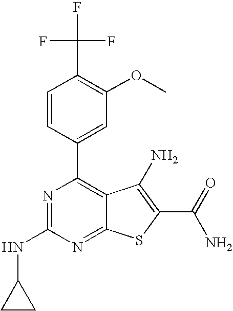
C1(C2=CC(OC)=C(C(F)(F)F)C=C2)=C2C(=NC(NC3CC3)=N1)SC(C(N)=O)=C2N
